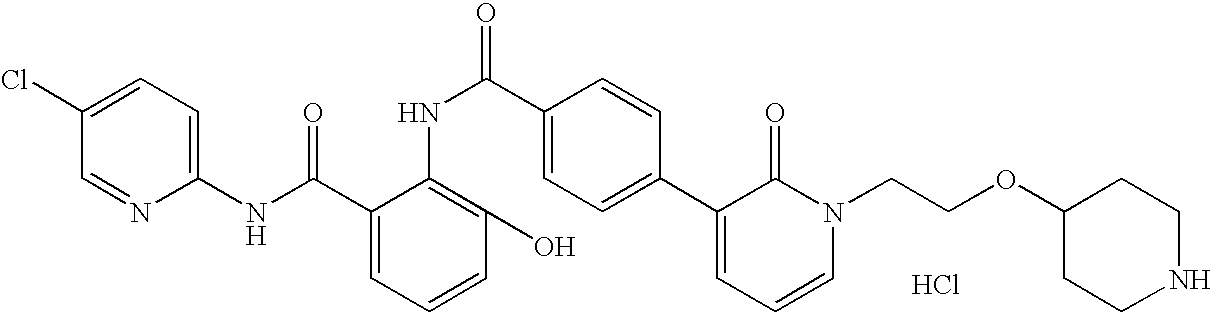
C1(NC(C2=CC=CC(O)=C2NC(C2=CC=C(C3=CC=CN(CCOC4CCNCC4)C3=O)C=C2)=O)=O)=CC=C(Cl)C=N1.Cl
